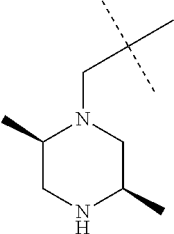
C1(C)CNC(C)CN1CC(C)(C)C
